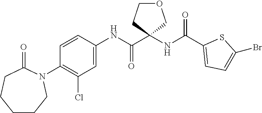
C1(N2CCCCCC2=O)=C(Cl)C=C(NC(C2(NC(C3=CC=C(Br)S3)=O)COCC2)=O)C=C1
